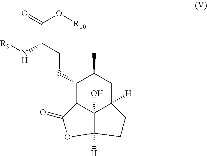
C1(SCC(C(=O)O[R10])N[R9])C2C3(O)C([H])(CC1C)CCC3([H])OC2=O
